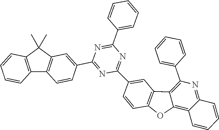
C1=CC=C(C2=NC(C3=CC4=C(C5=C(C=CC=C5)C4(C)C)C=C3)=NC(C3=CC4=C(C=C3)OC3=C5C=CC=CC5=NC(C5=CC=CC=C5)=C43)=N2)C=C1
